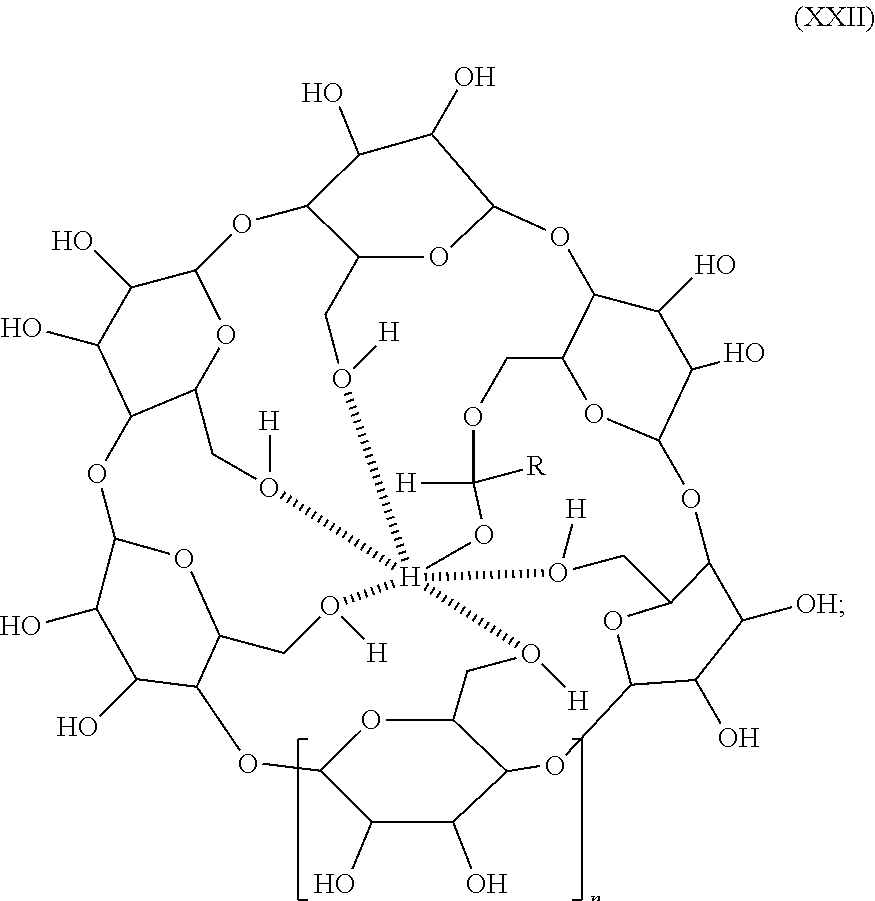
O1C2C(O)C(O)C3C(O2)CO([H])[H]2456O([H])CC7OC(OC8C(O)C(O)C(OC9C(O)C(O)C(O3)OC9CO2[H])OC8CO4[H])C(O)C([OH])C7OC2OC(C(OC3OC(C1C(O)C3O)CO5[H])C(O)C2O)COC([H])([R])O6
